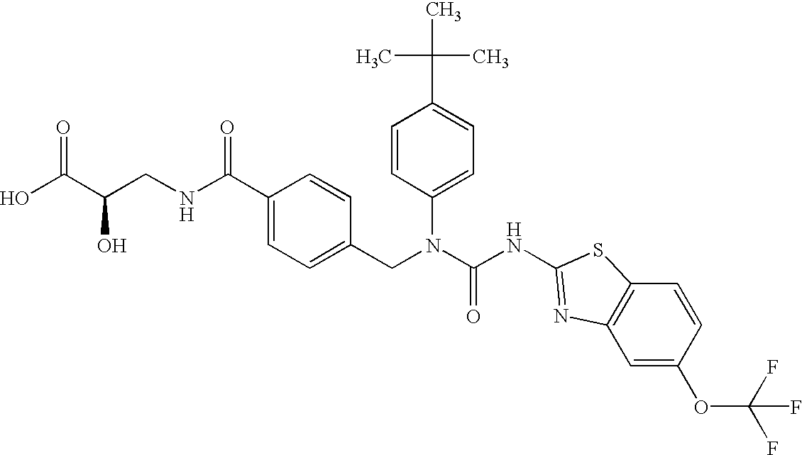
OC(C(CNC(C1=CC=C(CN(C(NC2=NC3=C(S2)C=CC(OC(F)(F)F)=C3)=O)C2=CC=C(C(C)(C)C)C=C2)C=C1)=O)O)=O
